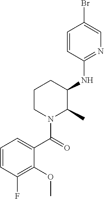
C1=CC(NC2C(C)N(C(=O)C3=CC=CC(F)=C3OC)CCC2)=NC=C1Br
